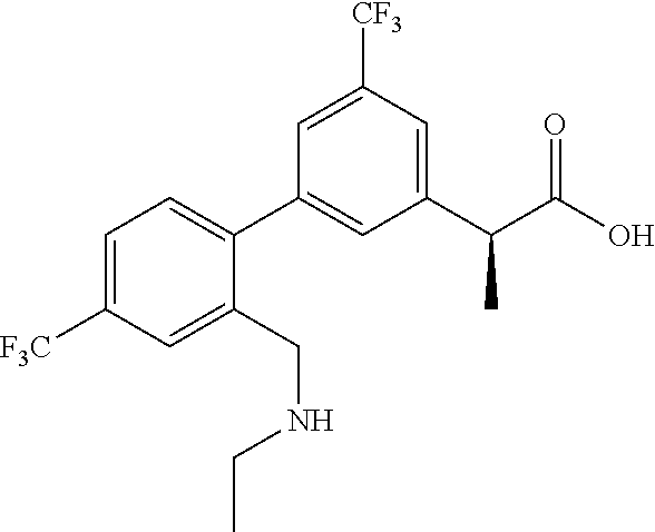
C1(C(C(O)=O)C)=CC([CF3])=CC(C2=CC=C([F3C])C=C2CNCC)=C1
